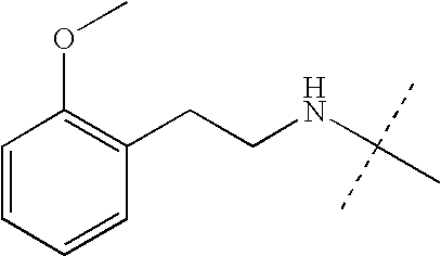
C1=CC=CC(CCNC(C)(C)C)=C1OC
